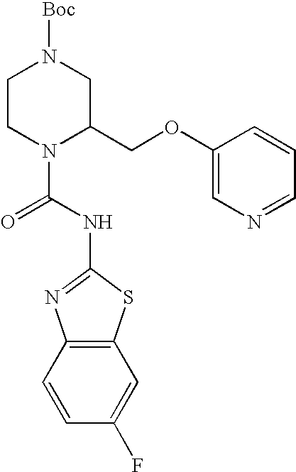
C1CN(C(=O)NC2=NC3=C(S2)C=C(F)C=C3)C(COC2=CN=CC=C2)CN1[Boc]
